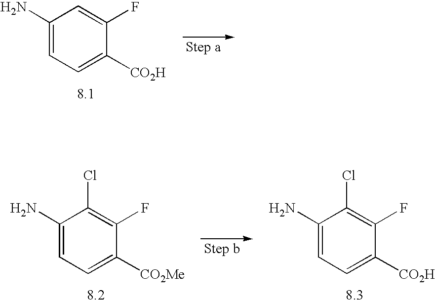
C1(N)=CC=C([CO2H])C(F)=C1.C1(N)=CC=C([CO2Me])C(F)=C1Cl.C1(N)=CC=C([CO2H])C(F)=C1Cl
